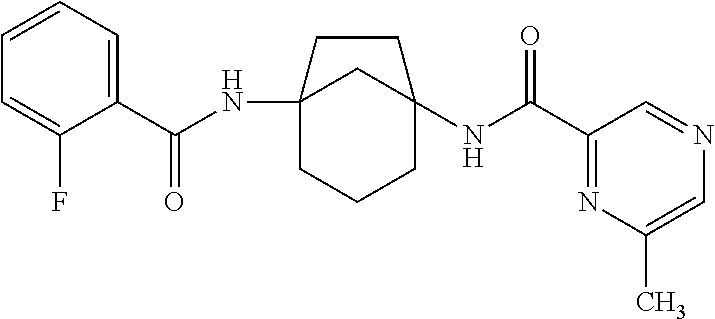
C12(NC(C3=CC=CC=C3F)=O)CCCC(NC(C3=NC(C)=CN=C3)=O)(C1)CC2
